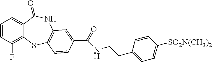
C1=CC(F)=C2C(=C1)C(=O)NC1=C(S2)C=CC(C(=O)NCCC2=CC=C([SO2N(CH3)2])C=C2)=C1
